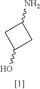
C1(N)CC(O)C1
